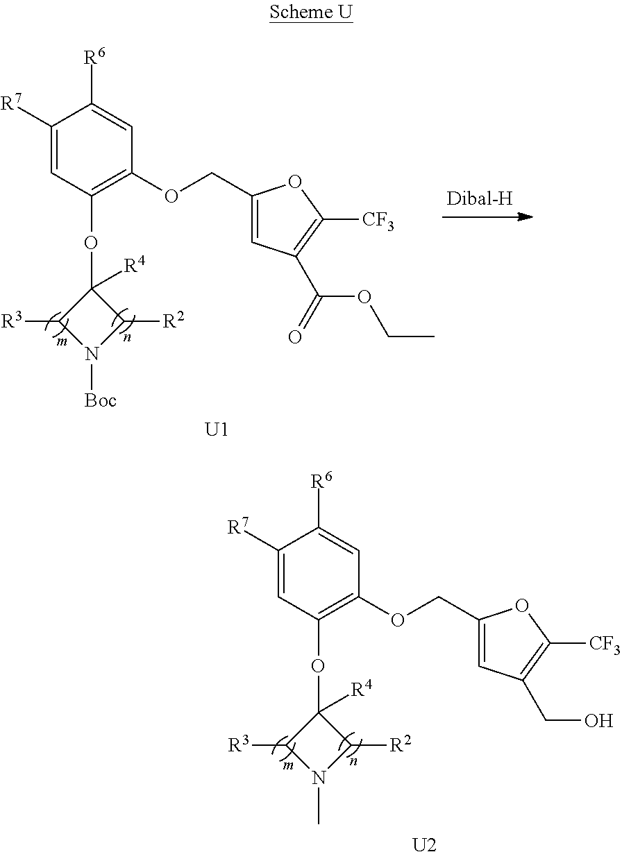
[U1].C1([R4])(OC2=C(OCC3=CC(C(OCC)=O)=C([CF3])O3)C=C([R6])C([R7])=C2)C([R3])N([Boc])C1[R2].[U2].C1([R4])(OC2=C(OCC3=CC(CO)=C([CF3])O3)C=C([R6])C([R7])=C2)C([R3])N(C)C1[R2]
